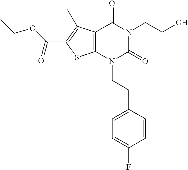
C12=C(N(CCC3=CC=C(F)C=C3)C(=O)N(CCO)C1=O)SC(C(OCC)=O)=C2C
